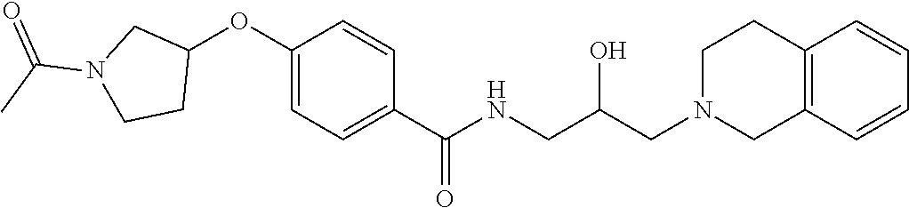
C1=C(OC2CN(C(C)=O)CC2)C=CC(C(NCC(CN2CCC3=C(C2)C=CC=C3)O)=O)=C1
